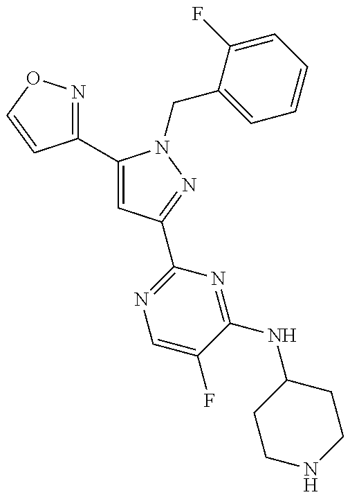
C1(C2=CC(C3=NC=C(F)C(NC4CCNCC4)=N3)=NN2CC2=CC=CC=C2F)=NOC=C1
